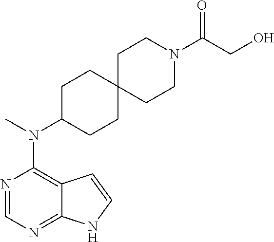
N1=CN=C2C(=C1N(C)C1CCC3(CC1)CCN(C(CO)=O)CC3)C=CN2
